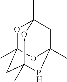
O1C2(C)CC3(C)PC(C)(CC1(C)O3)O2
